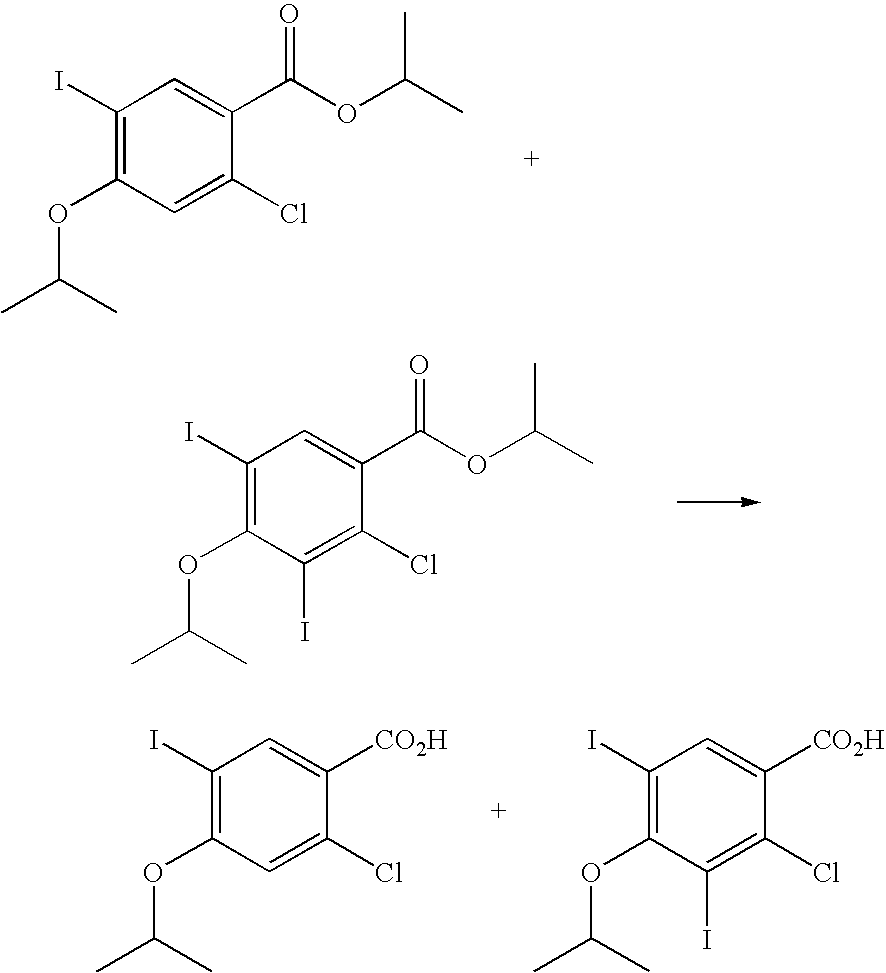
C1(I)=C(OC(C)C)C=C(Cl)C(C(OC(C)C)=O)=C1.C1(I)=C(OC(C)C)C(I)=C(Cl)C(C(OC(C)C)=O)=C1.C1(I)=C(OC(C)C)C=C(Cl)C([CO2H])=C1.C1(I)=C(OC(C)C)C(I)=C(Cl)C([CO2H])=C1
